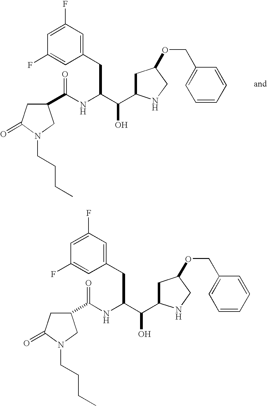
C1(CC(C(O)C2CC(OCC3=CC=CC=C3)CN2)NC(C2CC(=O)N(CCCC)C2)=O)=CC(F)=CC(F)=C1.C1(CC(C(O)C2CC(OCC3=CC=CC=C3)CN2)NC(C2CC(=O)N(CCCC)C2)=O)=CC(F)=CC(F)=C1
